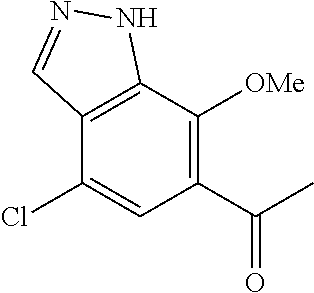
C1(Cl)=CC(C(C)=O)=C([OMe])C2=C1C=NN2
